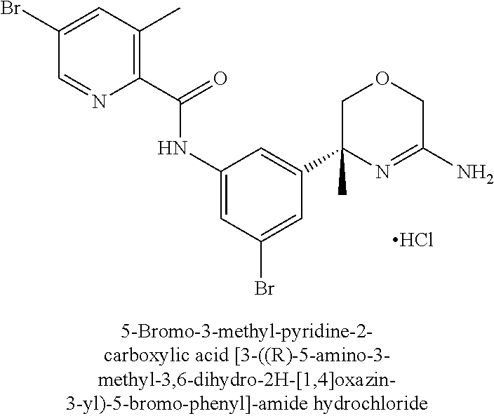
C1(C)=C(C(=O)NC2=CC(Br)=CC(C3(C)N=C(N)COC3)=C2)N=CC(Br)=C1.Cl
